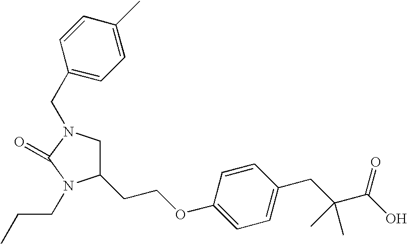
C1N(CC2=CC=C(C)C=C2)C(=O)N(CCC)C1CCOC1=CC=C(CC(C(O)=O)(C)C)C=C1
